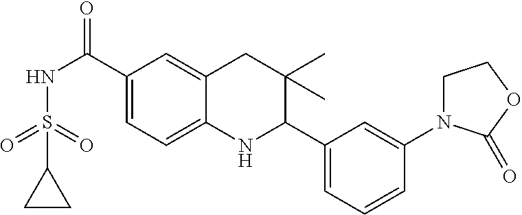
C1(C(NS(=O)(=O)C2CC2)=O)=CC=C2C(=C1)CC(C)(C)C(C1=CC=CC(N3CCOC3=O)=C1)N2
